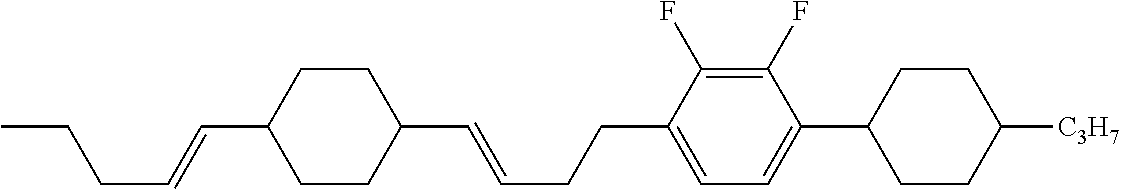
C1CC(C=CCCC)CCC1C=CCCC1=CC=C(C2CCC([C3H7])CC2)C(F)=C1F
